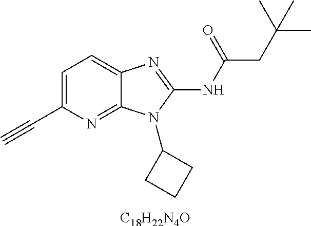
[C18H22N4O].C1=C(C#C)N=C2C(=C1)N=C(NC(CC(C)(C)C)=O)N2C1CCC1
